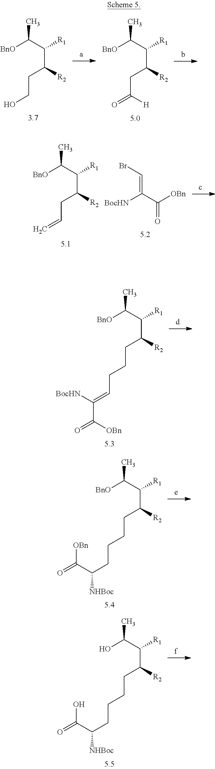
[BnO]C(C(C(CCO)[R2])[R1])C.[BnO]C(C(C(CC(=O)[H])[R2])[R1])C.[BnO]C(C(C(CC=C)[R2])[R1])C.BrC=C(C(=O)[OBn])[BocHN].[BnO]C(C(C(CCCC=C([BocHN])C([OBn])=O)[R2])[R1])C.[BnO]C(C(C(CCCCC(C(=O)[OBn])[NHBoc])[R2])[R1])C.OC(C(C(CCCCC(C(=O)O)[NHBoc])[R2])[R1])C
